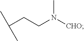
C(CCN([CHO])C)(C)C
